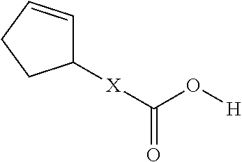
C1=CCCC1[X]C(=O)O[H]
